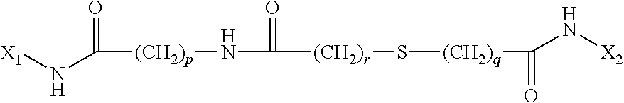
[X1]NC(=O)[(CH2)p]NC([(CH2)r]S[(CH2)q]C(=O)N[X2])=O
